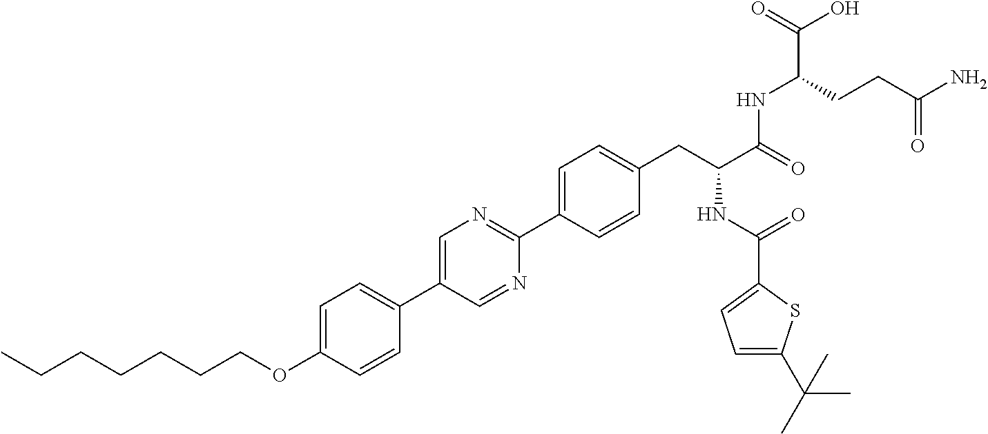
C(OC1=CC=C(C2=CN=C(C3=CC=C(CC(NC(=O)C4=CC=C(C(C)(C)C)S4)C(NC(C(O)=O)CCC(N)=O)=O)C=C3)N=C2)C=C1)CCCCCC
